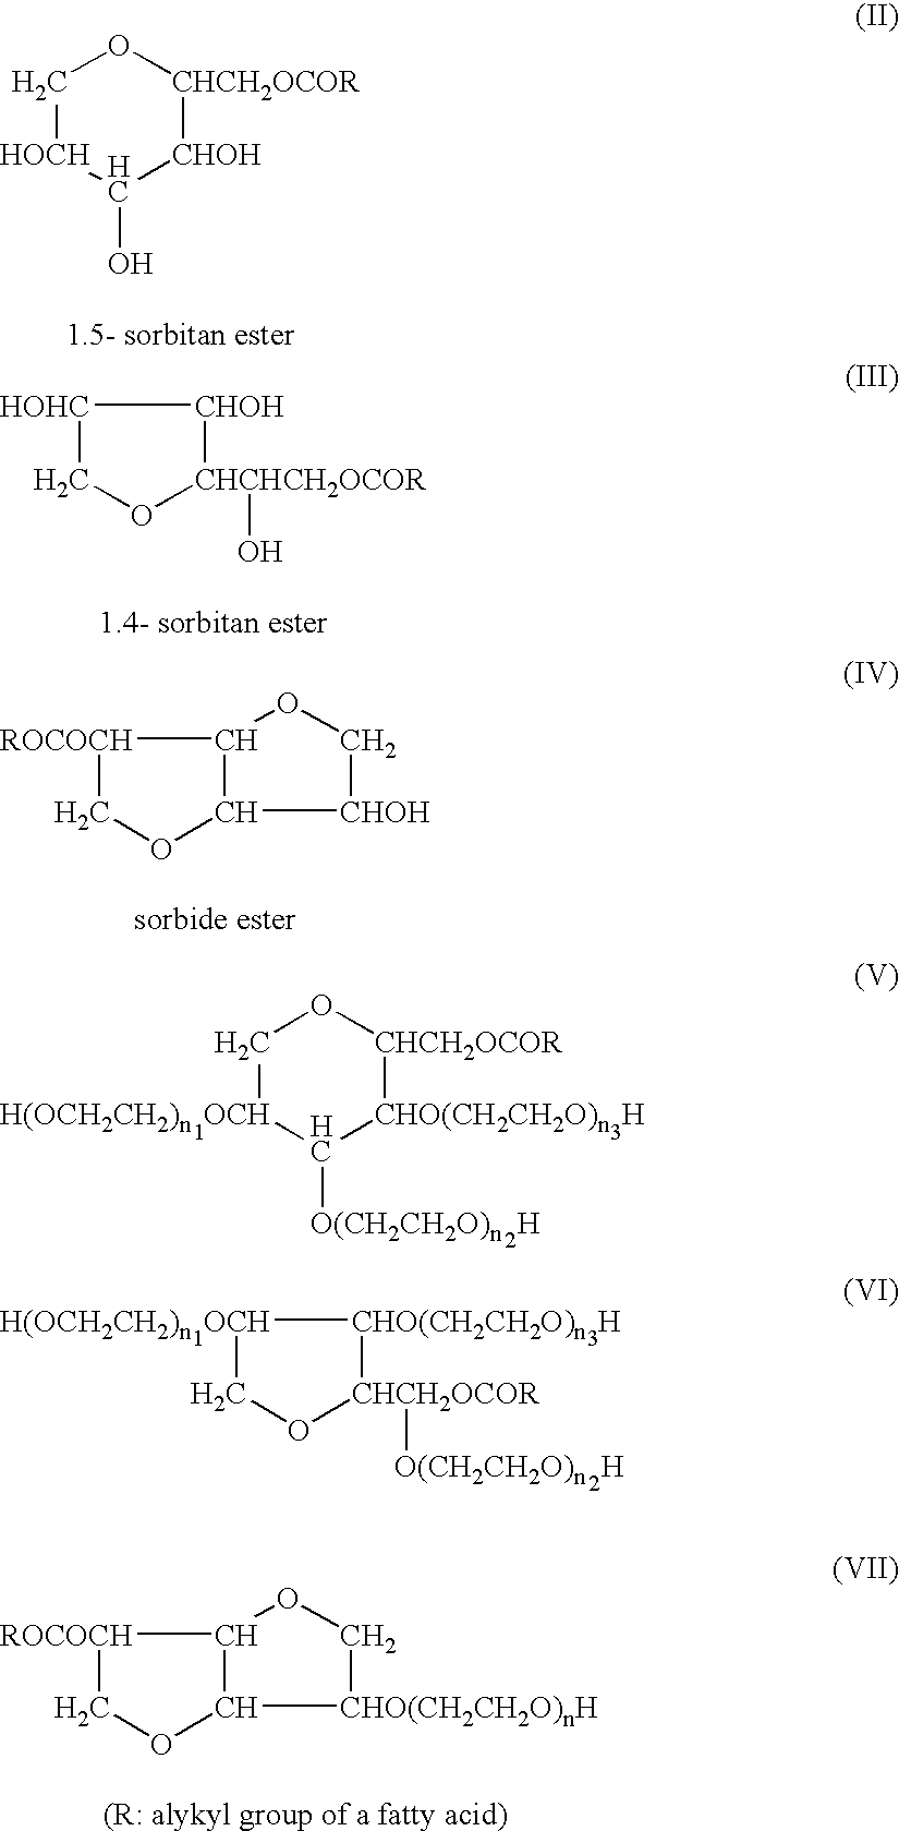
C1[HOCH]C(O)[CHOH][CHCH2OCOR]O1.C1[HOHC][CHOH][CHCHCH2OCOR](O)O1.[ROCOCH]1COC2C1OC[CHOH]2.[ROCOCH]1COC2C1OC[CHO(CH2CH2O)nH]2.C1[H(OCH2CH2)n  OCH]C([O(CH2CH2O)n  H])[CHO(CH2CH2O)n  H][CHCH2OCOR]O1.C1[H(OCH2CH2)n  OCH][CHO(CH2CH2O)n  H][CHCH2OCOR]([O(CH2CH2O)n  H])O1
